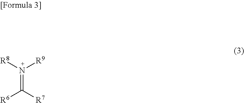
[R8]N(=C([R7])[R6])[R9]
